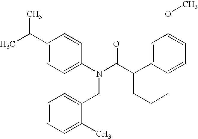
C1(C(C)C)=CC=C(N(C(C2CCCC3=CC=C(OC)C=C23)=O)CC2=CC=CC=C2C)C=C1
